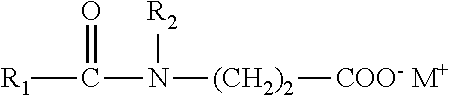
[R1]C(=O)N([R2])[(CH2)2][COO- M+]
